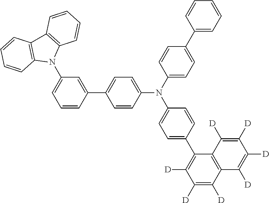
C1(N2C3=C(C4=C2C=CC=C4)C=CC=C3)=CC=CC(C2=CC=C(N(C3=CC=C(C4=CC=CC=C4)C=C3)C3=CC=C(C4=C([D])C([D])=C([D])C5=C4C([D])=C([D])C([D])=C5[D])C=C3)C=C2)=C1
